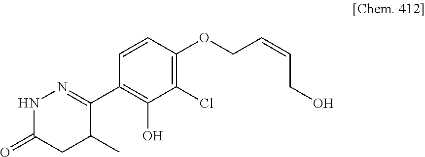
C1(C2=NNC(=O)CC2C)=C(O)C(Cl)=C(OCC=CCO)C=C1
